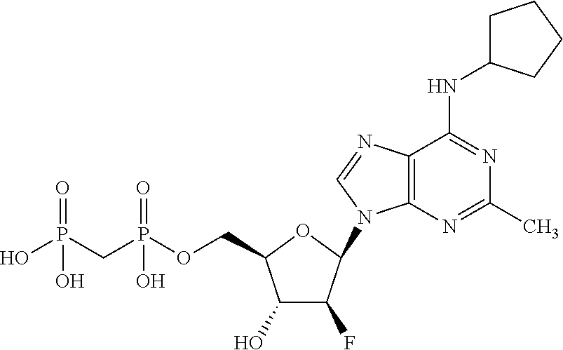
C1(O)C(F)C(N2C3=C(N=C2)C(NC2CCCC2)=NC(C)=N3)OC1COP(CP(O)(=O)O)(=O)O
